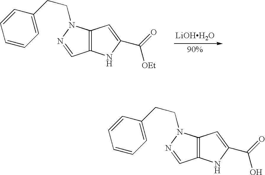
[LiOHH2O].C12=C(N(CCC3=CC=CC=C3)N=C1)C=C(C(=O)[OEt])N2.C12=C(N(CCC3=CC=CC=C3)N=C1)C=C(C(=O)O)N2
